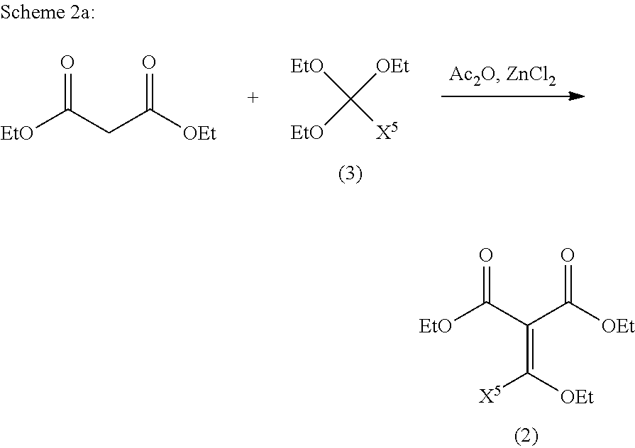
[EtO]C(C(C([OEt])=O)=C([OEt])[X5])=O.[EtO]C(CC([OEt])=O)=O.[EtO]C([OEt])([X5])[EtO]
